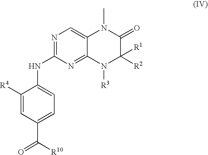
C1([R4])=CC(C(=O)[R10])=CC=C1NC1=NC=C2C(=N1)N([R3])C([R2])([R1])C(=O)N2C
